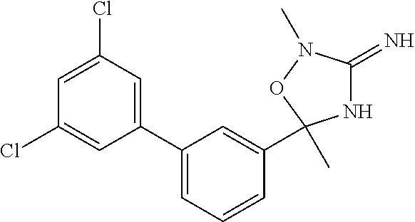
C1(C2=CC(Cl)=CC(Cl)=C2)=CC=CC(C2(C)NC(=N)N(C)O2)=C1
